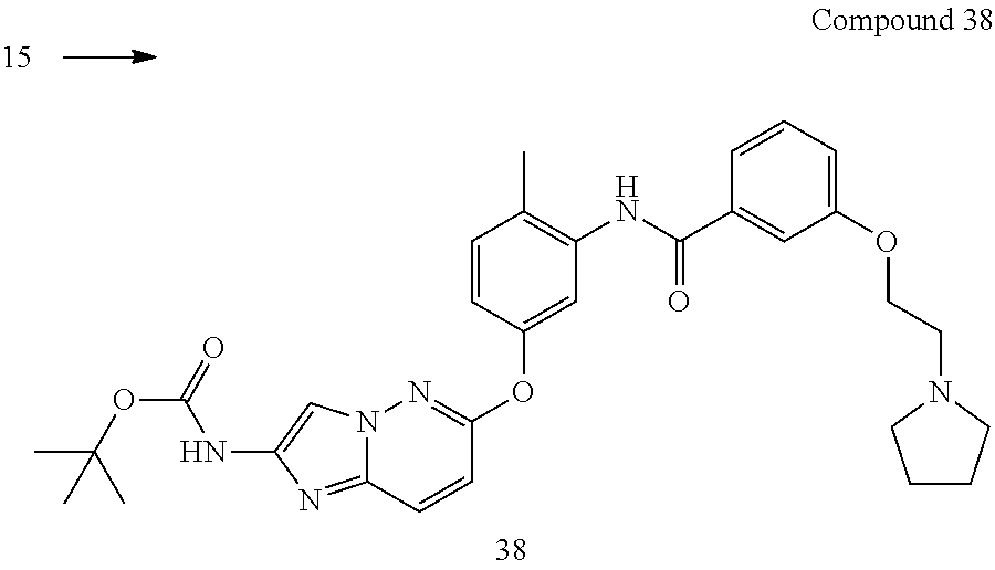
N12C(=NC(NC(OC(C)(C)C)=O)=C1)C=CC(OC1=CC(NC(=O)C3=CC(OCCN4CCCC4)=CC=C3)=C(C)C=C1)=N2
